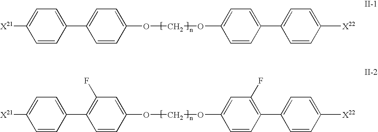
C1=CC(C2=CC=C(OCOC3=CC=C(C4=CC=C([X22])C=C4)C=C3)C=C2)=CC=C1[X21].C1=CC(C2=C(F)C=C(OCOC3=CC(F)=C(C4=CC=C([X22])C=C4)C=C3)C=C2)=CC=C1[X21]
